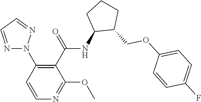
N1(C2=C(C(=O)NC3C(COC4=CC=C(F)C=C4)CCC3)C(OC)=NC=C2)N=CC=N1
